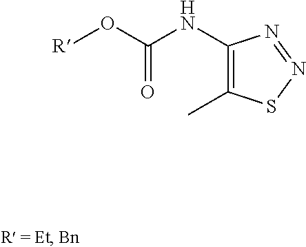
C1(NC(O[R])=O)=C(C)SN=N1
